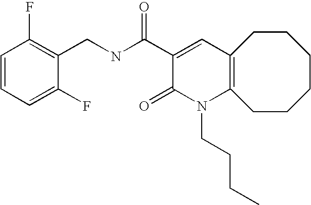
C1=CC=C(F)C(CNC(C2=CC3=C(N(CCCC)C2=O)CCCCCC3)=O)=C1F
